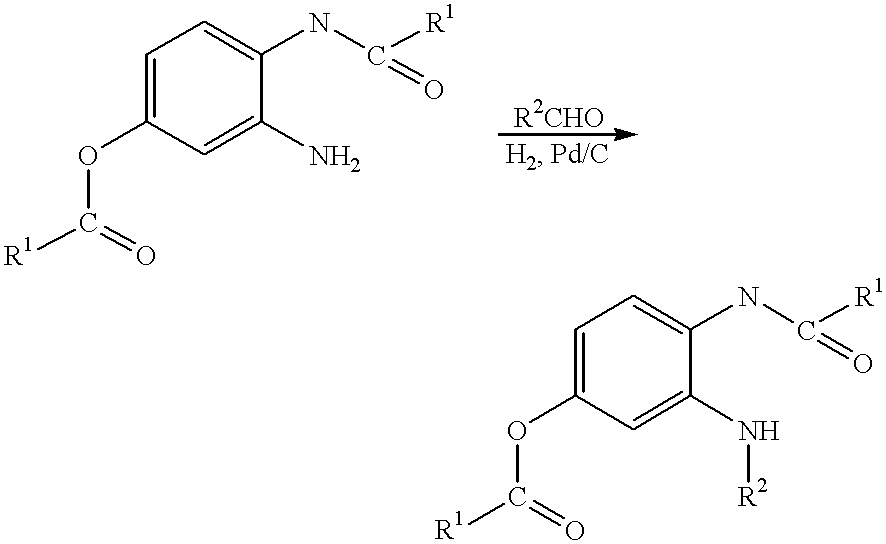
C1=C(OC([R1])=O)C=C(N)C(NC([R1])=O)=C1.C1=C(OC([R1])=O)C=C(N[R2])C(NC([R1])=O)=C1
